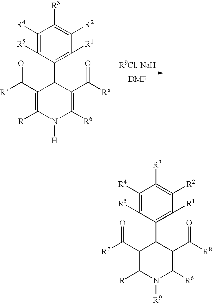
C1([R4])=C([R5])C(C2C(C([R8])=O)=C([R6])N([H])C([R])=C2C([R7])=O)=C([R1])C([R2])=C1[R3].C1([R4])=C([R5])C(C2C(C([R8])=O)=C([R6])N([R9])C([R])=C2C([R7])=O)=C([R1])C([R2])=C1[R3]
